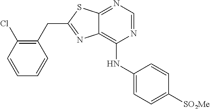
C1(CC2=NC3=C(NC4=CC=C([SO2Me])C=C4)N=CN=C3S2)=C(Cl)C=CC=C1
